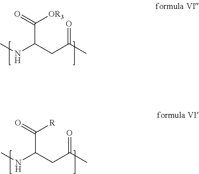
CNC(CC(C)=O)C(=O)[OR3].CNC(CC(C)=O)C(=O)[R]
